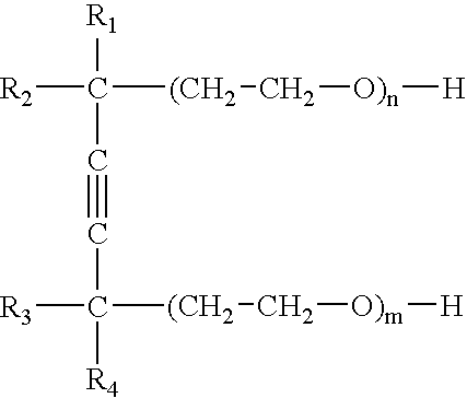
[R2]C([R1])([(CH2]C[O)n][H])C#CC([R3])([R4])[(CH2]C[O)m][H]
